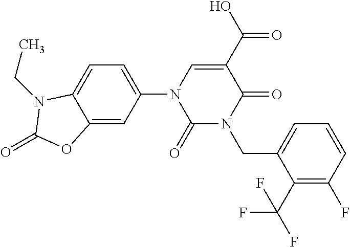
C1(=O)N(CC2=CC=CC(F)=C2C(F)(F)F)C(=O)C(C(=O)O)=CN1C1=CC=C2C(=C1)OC(=O)N2CC
